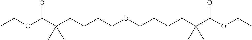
CCOC(C(CCCCOCCCCC(C(OCC)=O)(C)C)(C)C)=O
